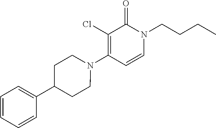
N1(C2=C(Cl)C(=O)N(CCCC)C=C2)CCC(C2=CC=CC=C2)CC1
